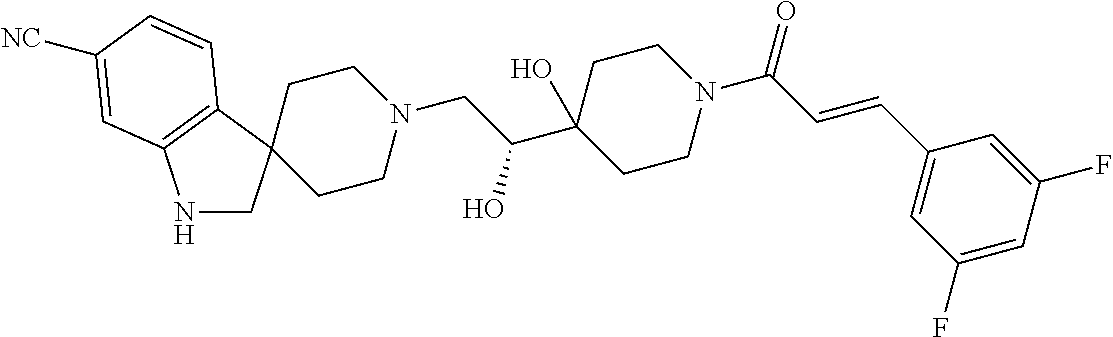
C1CN(CC(C2(O)CCN(C(C=CC3=CC(F)=CC(F)=C3)=O)CC2)O)CCC12CNC1=C2C=CC([NC])=C1
